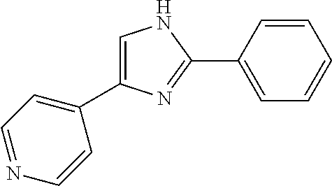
C1=C(C2=CC=NC=C2)N=C(C2=CC=CC=C2)N1
